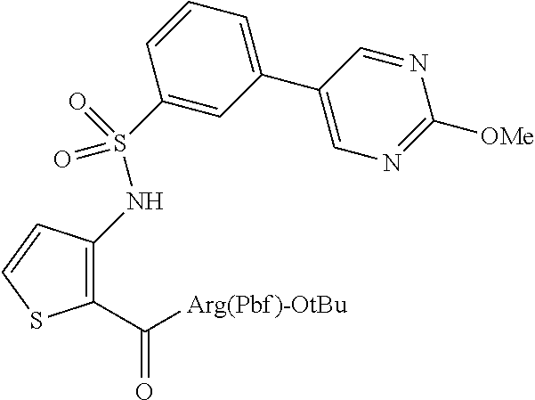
C1(C([Arg(Pbf)-OtBu])=O)=C(NS(=O)(=O)C2=CC(C3=CN=C([OMe])N=C3)=CC=C2)C=CS1
